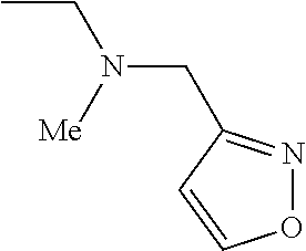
CCN(CC1=NOC=C1)[Me]
